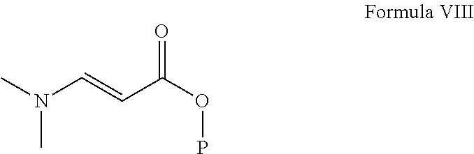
CN(C=CC(OP)=O)C
